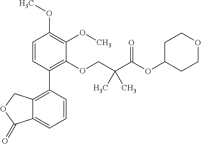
C1=CC(C2=C3C(=CC=C2)C(=O)OC3)=C(OCC(C(OC2CCOCC2)=O)(C)C)C(OC)=C1OC
